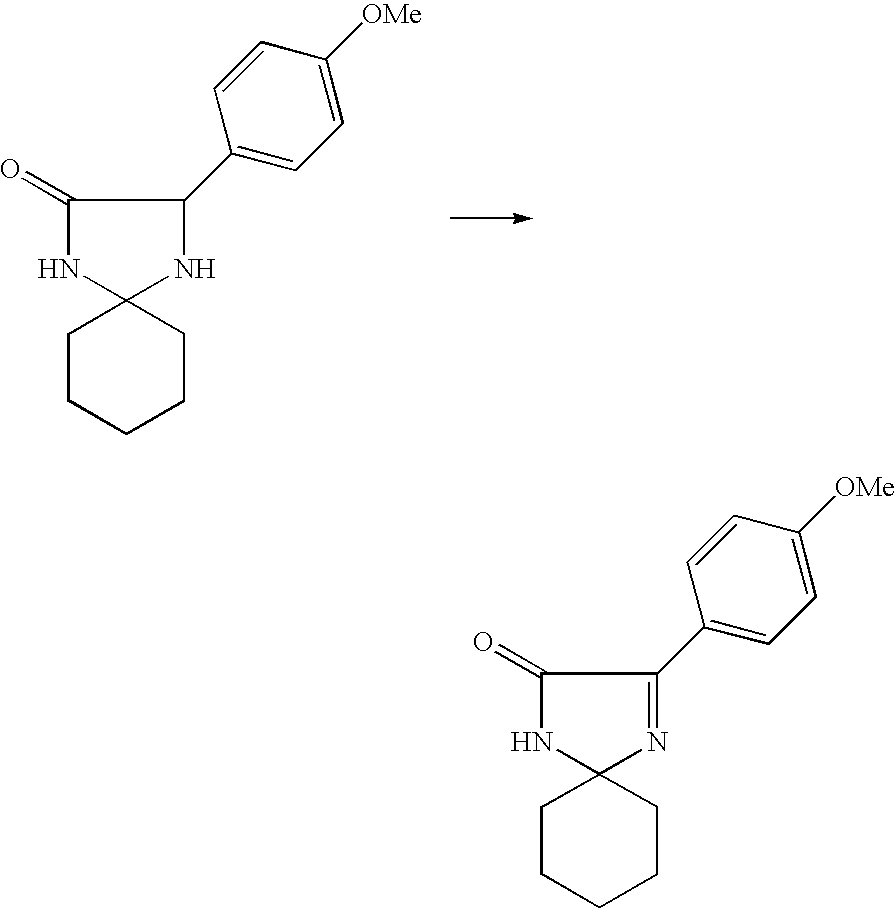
C12(CCCCC1)NC(C1=CC=C([OMe])C=C1)C(=O)N2.C12(CCCCC1)N=C(C1=CC=C([OMe])C=C1)C(=O)N2
